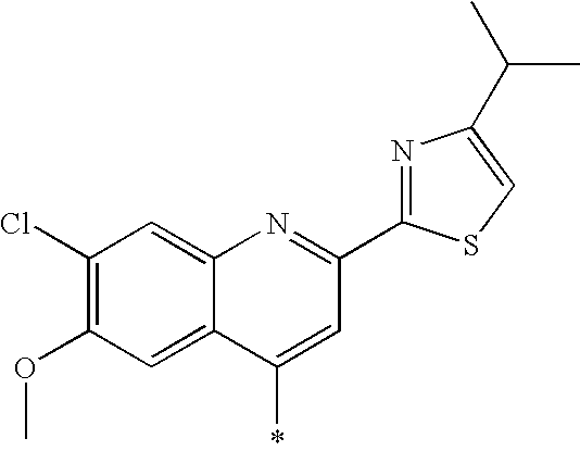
C1(Cl)=C(OC)C=C2C(=C1)N=C(C1=NC(C(C)C)=CS1)C=C2*
